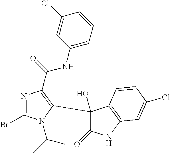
C1(O)(C2=C(C(NC3=CC=CC(Cl)=C3)=O)N=C(Br)N2C(C)C)C(=O)NC2=C1C=CC(Cl)=C2
